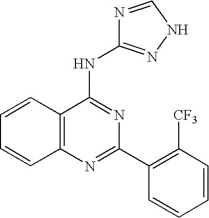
C12=C(N=C(C3=C([CF3])C=CC=C3)N=C1NC1=NNC=N1)C=CC=C2
